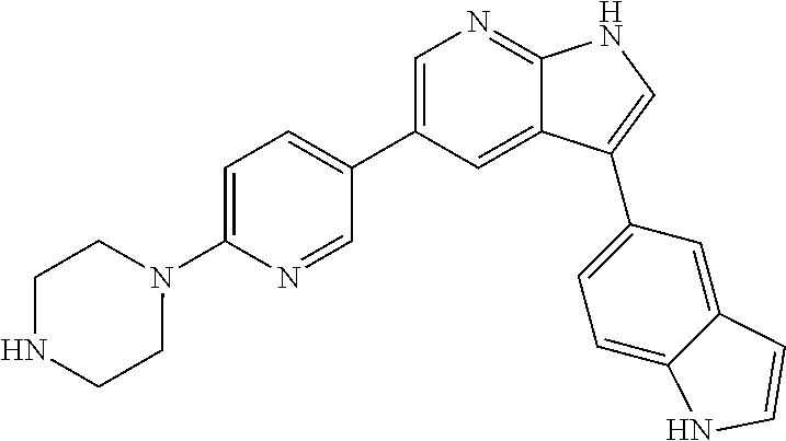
C1=C(C2=CC=C(N3CCNCC3)N=C2)C=C2C(=N1)NC=C2C1=CC=C2C(=C1)C=CN2
